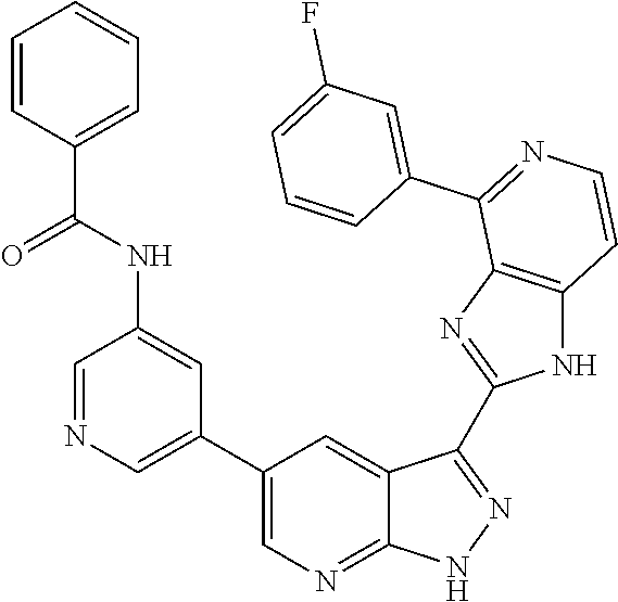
C1=NC=C(C2=CN=C3C(=C2)C(C2=NC4=C(N2)C=CN=C4C2=CC(F)=CC=C2)=NN3)C=C1NC(C1=CC=CC=C1)=O
